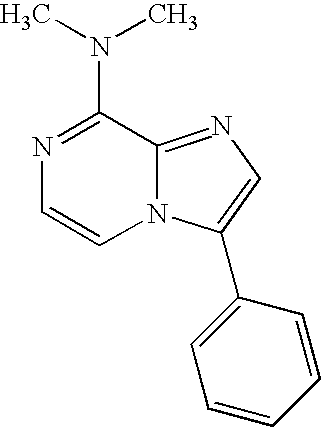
N1=C(N(C)C)C2=NC=C(C3=CC=CC=C3)N2C=C1
